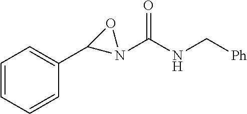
C1=CC=CC(C2N(C(NC[Ph])=O)O2)=C1
